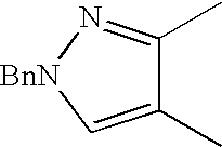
C1(C)=C[BnN]N=C1C
